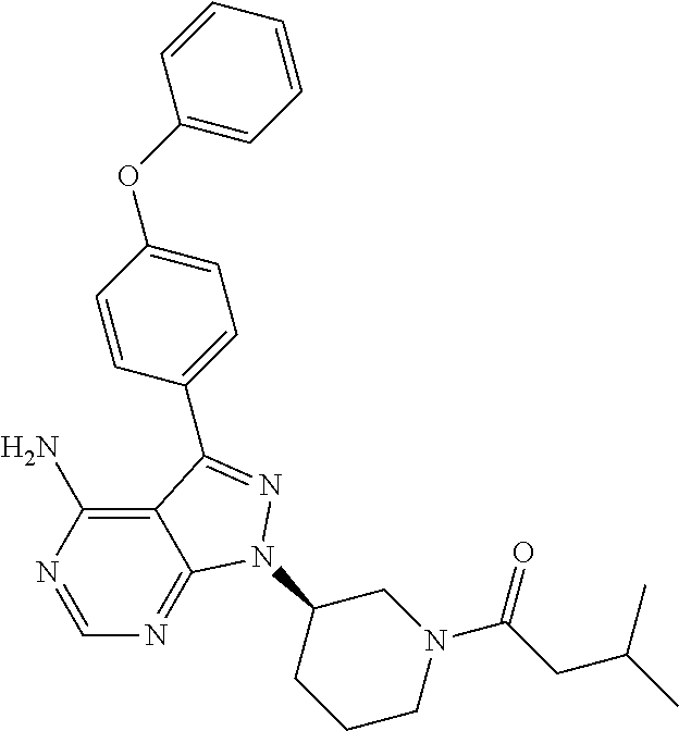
C12=C(N)N=CN=C1N(C1CCCN(C(CC(C)C)=O)C1)N=C2C1=CC=C(OC2=CC=CC=C2)C=C1
